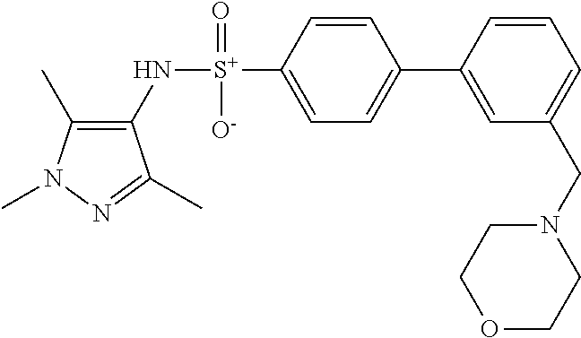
C1(C)=C(N[S+](C2=CC=C(C3=CC(CN4CCOCC4)=CC=C3)C=C2)(=O)[O-])C(C)=NN1C
